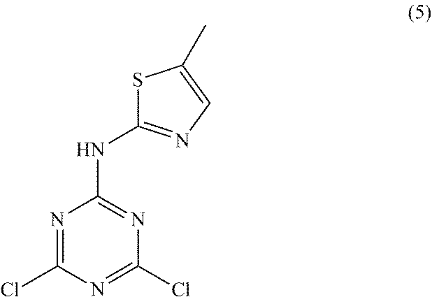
N1=C(Cl)N=C(Cl)N=C1NC1=NC=C(C)S1
